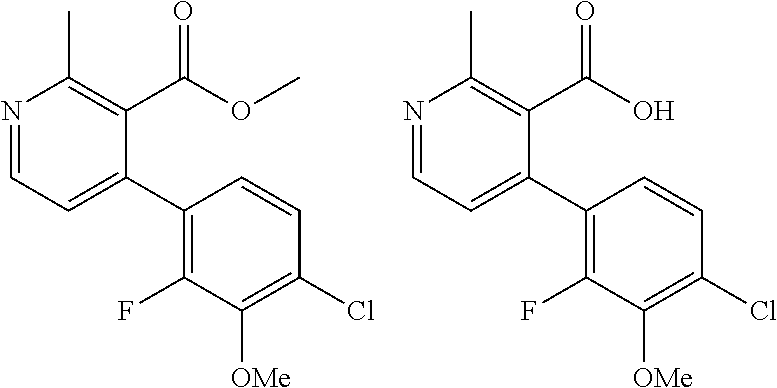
N1=CC=C(C2=C(F)C([OMe])=C(Cl)C=C2)C(C(OC)=O)=C1C.N1=CC=C(C2=C(F)C([OMe])=C(Cl)C=C2)C(C(O)=O)=C1C
